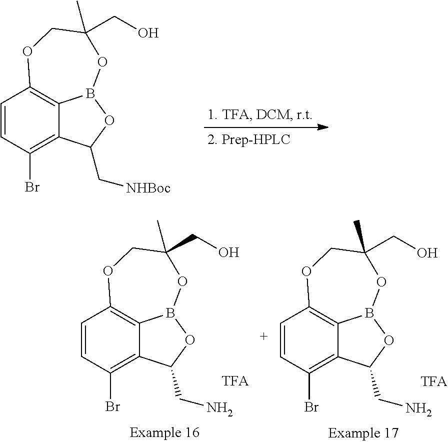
C1=CC(Br)=C2C3=C1OCC(C)(CO)OB3OC2C[NHBoc].C1=CC(Br)=C2C3=C1OCC(C)(CO)OB3OC2CN.C1=CC(Br)=C2C3=C1OCC(C)(CO)OB3OC2CN
